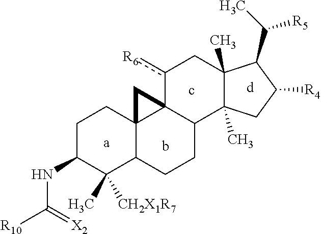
C1C(NC(=[X2])[R10])C(C)([CH2X1R7])C2C3(C1)C1(C(CC2)C2(C)C(C)(Cc1[R6])C(C(C)[R5])C([R4])C2)C3
